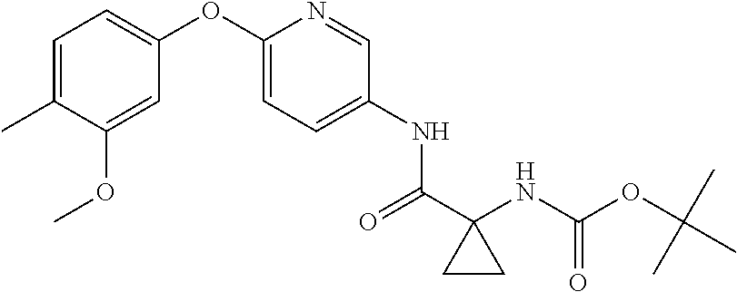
C1=C(C)C(OC)=CC(OC2=CC=C(NC(C3(NC(OC(C)(C)C)=O)CC3)=O)C=N2)=C1
